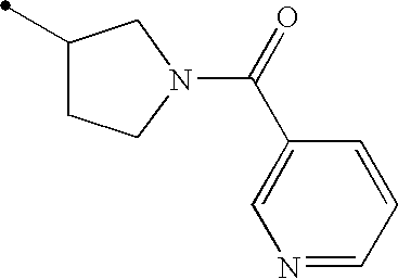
C1(C)CCN(C(C2=CN=CC=C2)=O)C1
